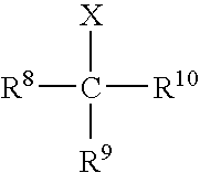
[R8]C([R10])([X])[R9]
